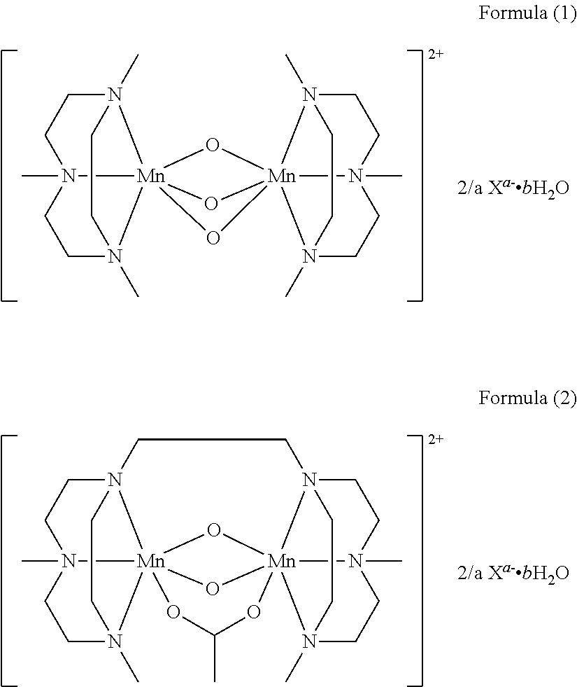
CN12CCN3(C)[Mn]145(N(C)(CC2)CC3)O[Mn]12(N3(C)CCN1(C)CCN2(C)CC3)(O4)O5.CN12CCN34[Mn]156(N(C)(CC2)CC3)O[Mn]12(N3(C)CCN1(CC4)CCN2(C)CC3)(O5)OC(C)O6
